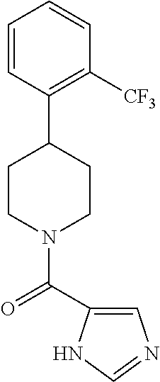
C1=CC(C2CCN(C(=O)C3=CN=CN3)CC2)=C([CF3])C=C1
